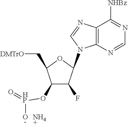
C12=C(N=CN=C1[NHBz])N(C1C(F)C(O[HP](=O)O)C(C[DMTrO])O1)C=N2.N
